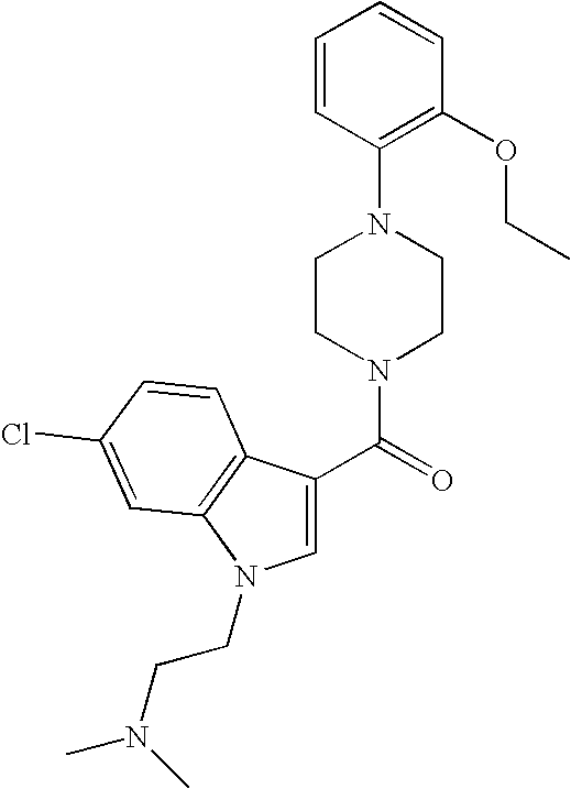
C(=O)(N1CCN(C2=C(OCC)C=CC=C2)CC1)C1=CN(CCN(C)C)C2=C1C=CC(Cl)=C2
